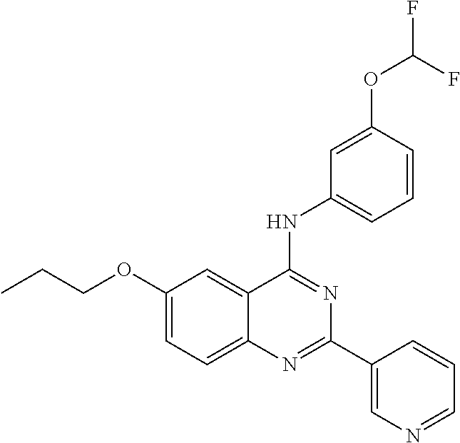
C1(OCCC)=CC=C2C(=C1)C(NC1=CC=CC(OC(F)F)=C1)=NC(C1=CN=CC=C1)=N2
